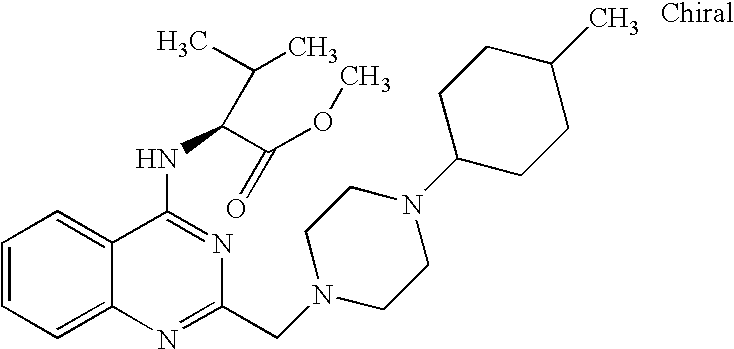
C1=CC=C2C(=C1)C(NC(C(OC)=O)C(C)C)=NC(CN1CCN(C3CCC(C)CC3)CC1)=N2
